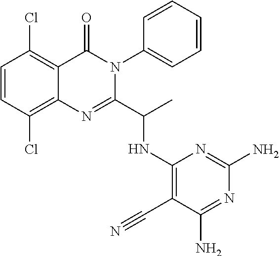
C1=CC(Cl)=C2C(=C1Cl)C(=O)N(C1=CC=CC=C1)C(C(C)NC1=C(C#N)C(N)=NC(N)=N1)=N2
